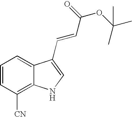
C1=CC([CN])=C2C(=C1)C(C=CC(=O)OC(C)(C)C)=CN2
